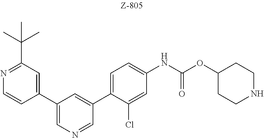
C1(C2=CN=CC(C3=CC=C(NC(OC4CCNCC4)=O)C=C3Cl)=C2)=CC(C(C)(C)C)=NC=C1
